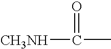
[CH3NH]C(C)=O
